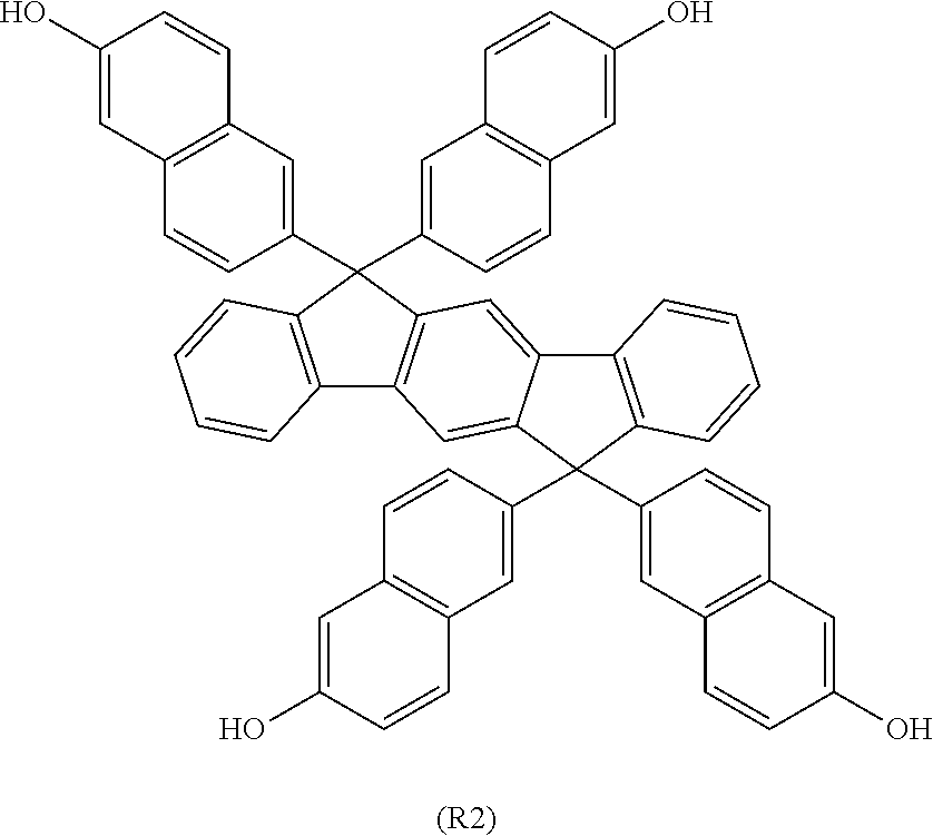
C1(O)=CC2=C(C=C1)C=C(C1(C3=CC4=C(C=C3)C=C(O)C=C4)C3=C(C4=C1C=CC=C4)C=C1C(=C3)C3=C(C1(C1=CC4=C(C=C1)C=C(O)C=C4)C1=CC4=C(C=C1)C=C(O)C=C4)C=CC=C3)C=C2.[(R2)]
